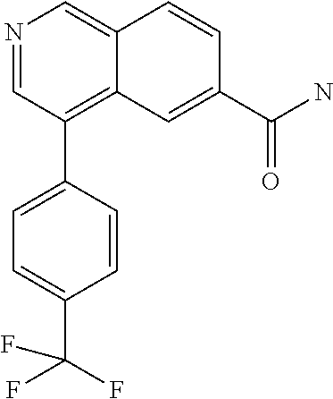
N1=CC(C2=CC=C(C(F)(F)F)C=C2)=C2C(=C1)C=CC(C(N)=O)=C2
